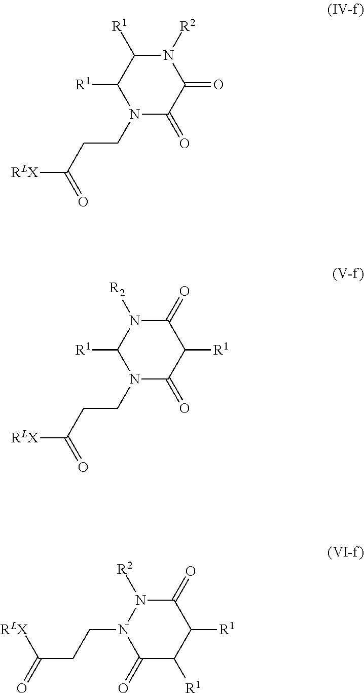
N1(CCC([RLX])=O)C(=O)C(=O)N([R2])C([R1])C1[R1].N1(CCC([RLX])=O)C(=O)C([R1])C(=O)N([R2])C1[R1].C1(=O)C([R1])C([R1])C(=O)N([R2])N1CCC([RLX])=O
